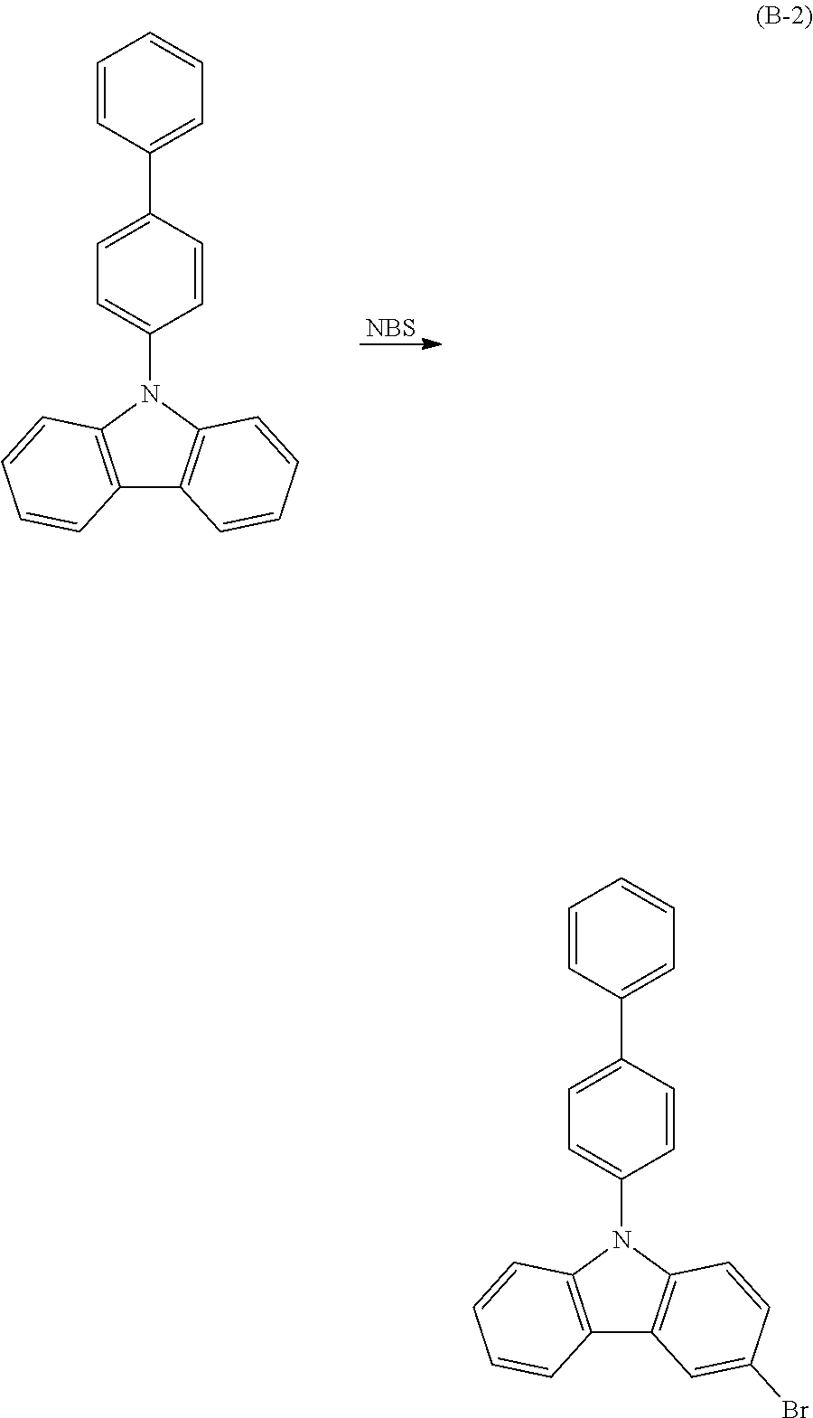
C1=CC(C2=CC=CC=C2)=CC=C1N1C2=C(C3=C1C=CC=C3)C=CC=C2.[NBS].C1=CC(C2=CC=CC=C2)=CC=C1N1C2=C(C3=C1C=CC(Br)=C3)C=CC=C2
